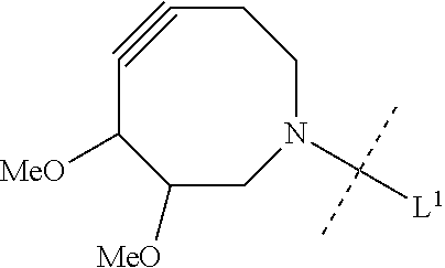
C1([MeO])CN(C([L1])(C)C)CCC#CC1[MeO]
